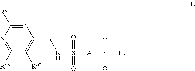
N1=C([Ra1])N=C([Ra3])C([Ra2])=C1CNS(=O)([A]S([Het])(=O)=O)=O
